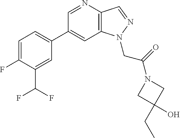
C1(C2=CC=C(F)C(C(F)F)=C2)=CC2=C(C=NN2CC(=O)N2CC(CC)(O)C2)N=C1
